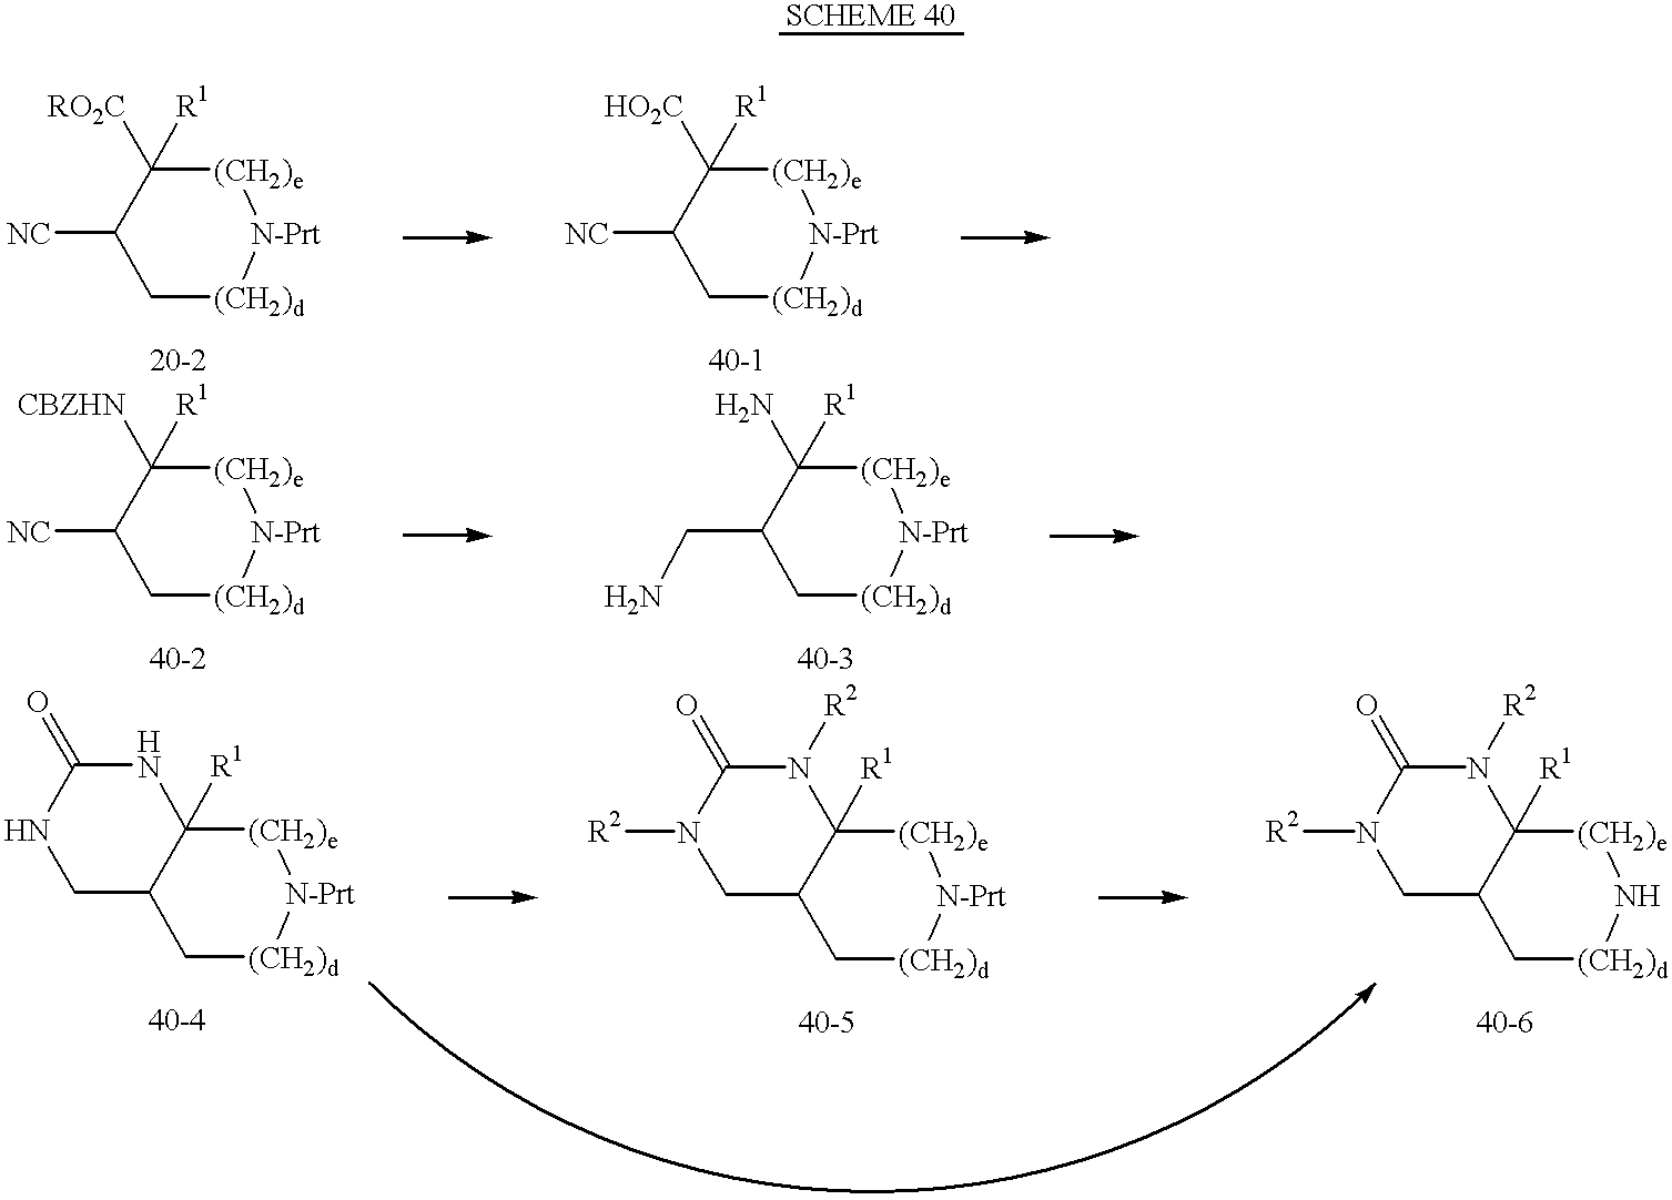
C1[(CH2)d][N-Prt][(CH2)e]C([RO2C])([R1])C1[NC].C1[(CH2)d][N-Prt][(CH2)e]C2([R1])C1CNC(=O)N2.C1[(CH2)d][N-Prt][(CH2)e]C([HO2C])([R1])C1[NC].C1[(CH2)d][N-Prt][(CH2)e]C([CBZHN])([R1])C1[NC].C1[(CH2)d][N-Prt][(CH2)e]C(N)([R1])C1CN.C1[(CH2)d][N-Prt][(CH2)e]C2([R1])C1CN([R2])C(=O)N2[R2].C1[(CH2)d]N[(CH2)e]C2([R1])C1CN([R2])C(=O)N2[R2]
